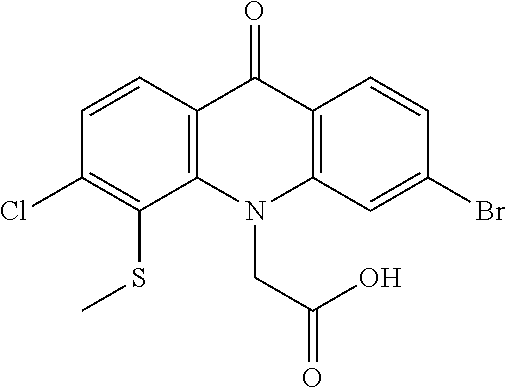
C12=C(N(CC(=O)O)C3=C(C1=O)C=CC(Br)=C3)C(SC)=C(Cl)C=C2
